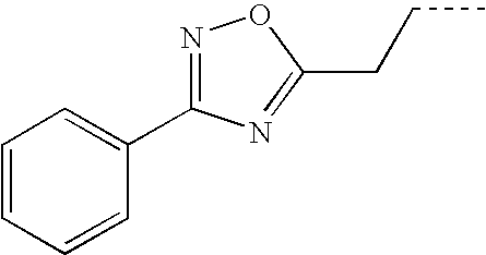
N1=C(C2=CC=CC=C2)N=C(CCC)O1
